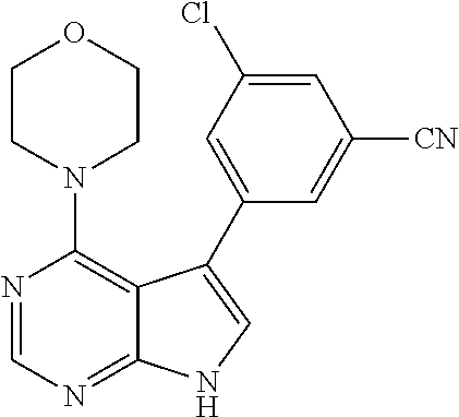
C12=NC=NC(N3CCOCC3)=C1C(C1=CC(Cl)=CC([CN])=C1)=CN2
